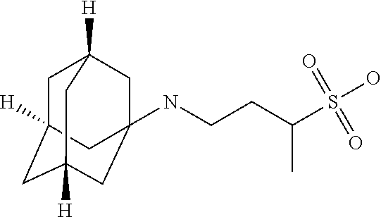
N(CCC(S(O)(=O)=O)C)C12CC3([H])CC([H])(CC([H])(C1)C3)C2
